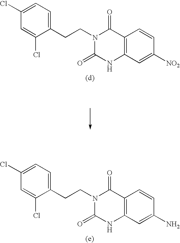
C1(CCN2C(=O)C3=C(C=C([NO2])C=C3)NC2=O)=CC=C(Cl)C=C1Cl.C1(CCN2C(=O)C3=C(C=C(N)C=C3)NC2=O)=CC=C(Cl)C=C1Cl
